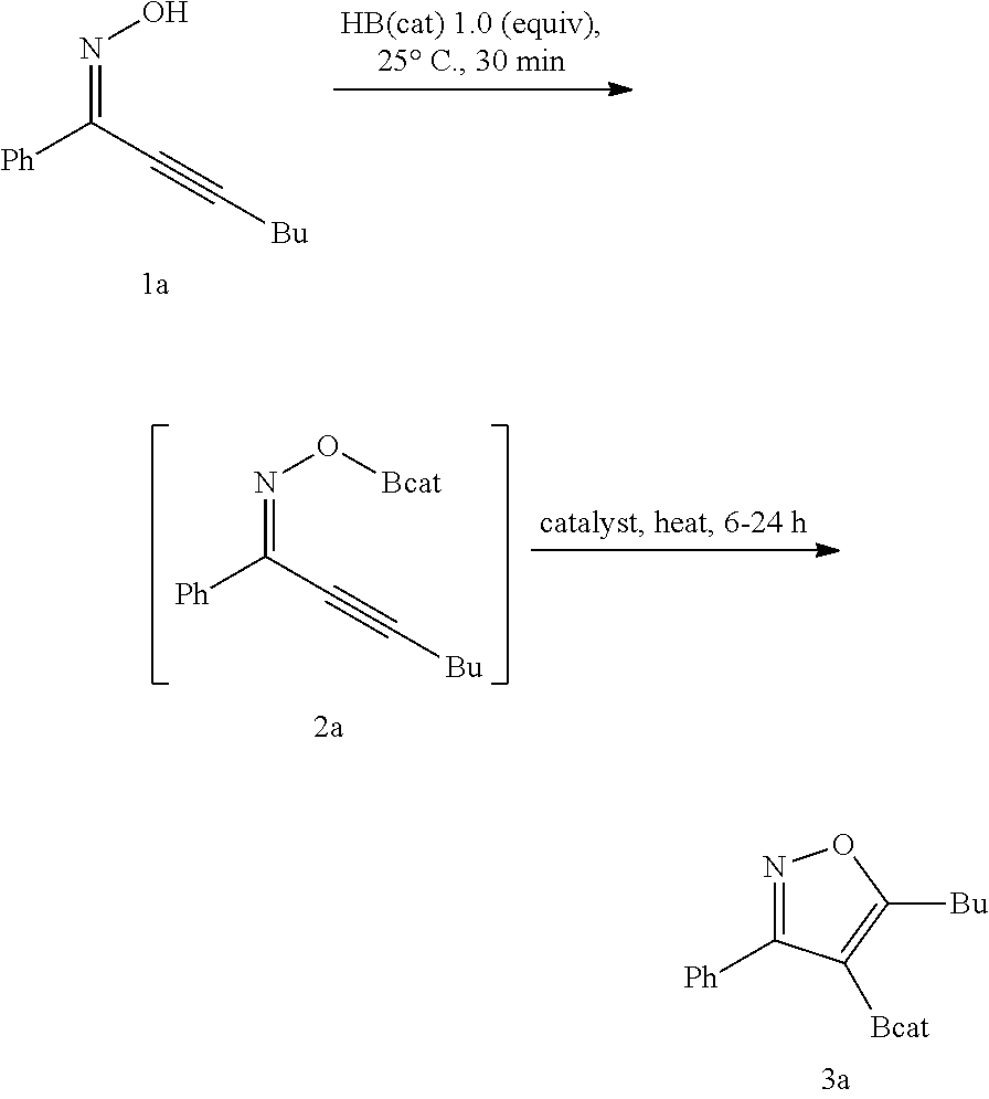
N(=C(C#C[Bu])[Ph])O.N(=C(C#C[Bu])[Ph])O[Bcat].N1=C([Ph])C([Bcat])=C([Bu])O1
